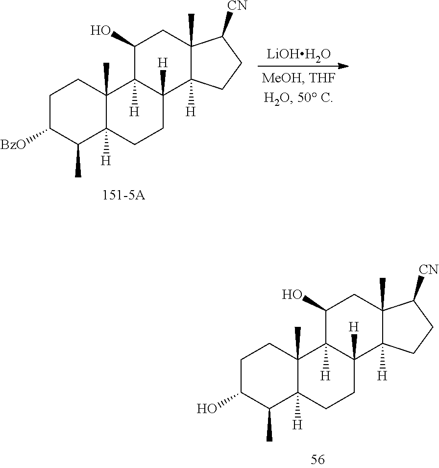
C1C(O)C(C)C2([H])C(C)(C1)C1([H])C([H])(CC2)C2([H])C(C)(CC1O)C([CN])CC2.C1C([BzO])C(C)C2([H])C(C)(C1)C1([H])C([H])(CC2)C2([H])C(C)(CC1O)C([CN])CC2.[LiOHH2O]
